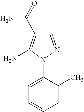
C1=NN(C2=CC=CC=C2C)C(N)=C1C(=O)N
